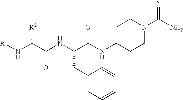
[R1]NC(C(NC(C(NC1CCN(C(N)=N)CC1)=O)CC1=CC=CC=C1)=O)[R2]
